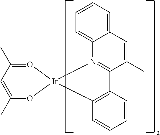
C12=CC=CC=C1C=C(C)C1=N2[Ir]2(C3=C1C=CC=C3)O=C(C)C=C(C)O2
